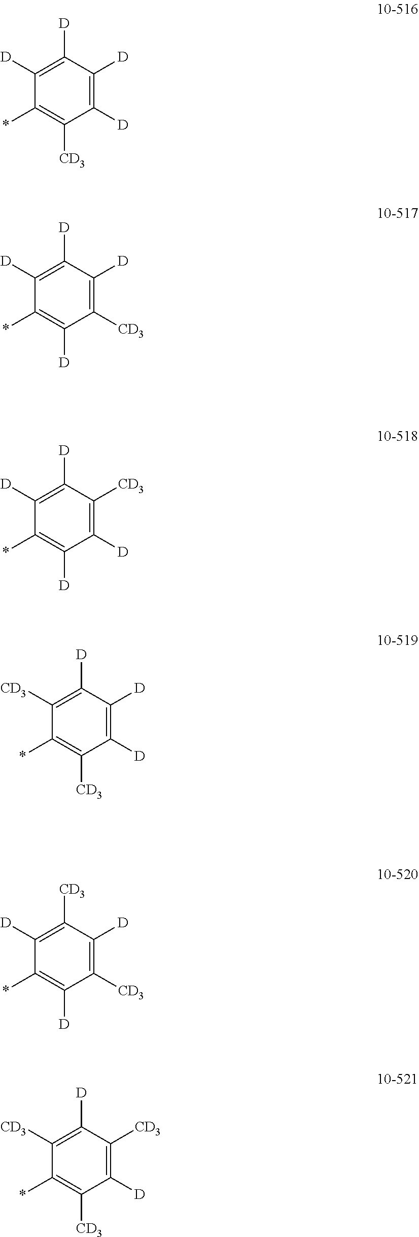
C1([D])=C([D])C([D])=C([D])C(*)=C1[CD3].C1([CD3])=C([D])C([D])=C([D])C(*)=C1[D].C1([D])=C([CD3])C([D])=C([D])C(*)=C1[D].C1([D])=C([D])C([D])=C([CD3])C(*)=C1[CD3].C1([CD3])=C([D])C([CD3])=C([D])C(*)=C1[D].C1([D])=C([CD3])C([D])=C([CD3])C(*)=C1[CD3]
